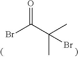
C(=O)(C(C)(C)Br)Br
